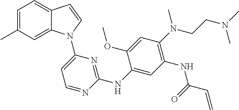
C1(NC2=NC(N3C4=CC(C)=CC=C4C=C3)=CC=N2)=CC(NC(C=C)=O)=C(N(CCN(C)C)C)C=C1OC
